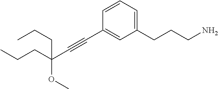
C1(CCCN)=CC=CC(C#CC(OC)(CCC)CCC)=C1
